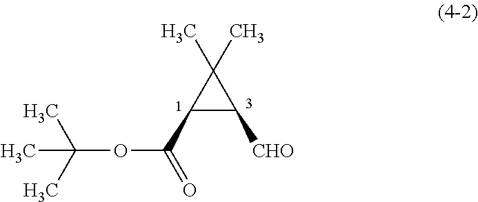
O(C(=O)C1C(C)(C)C1[CHO])C(C)(C)C
